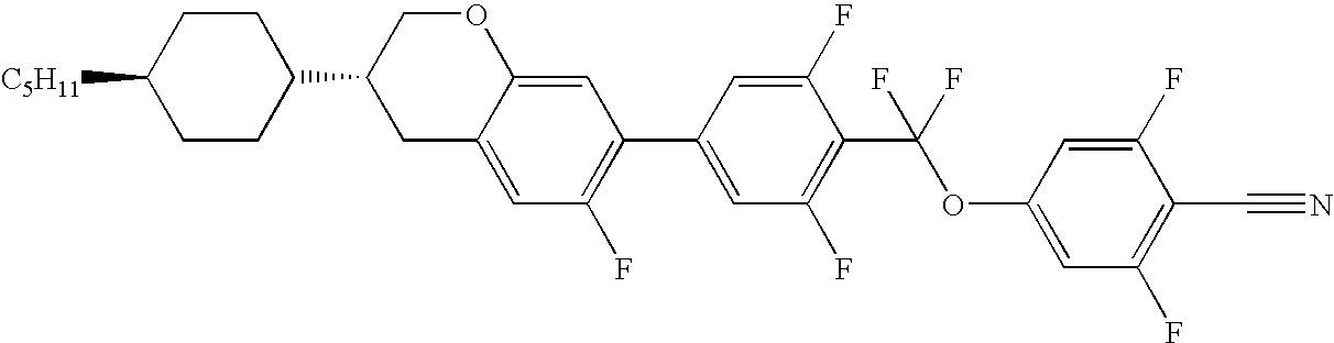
C12=CC(C3=CC(F)=C(C(OC4=CC(F)=C(C#N)C(F)=C4)(F)F)C(F)=C3)=C(F)C=C1CC(C1CCC([C5H11])CC1)CO2
